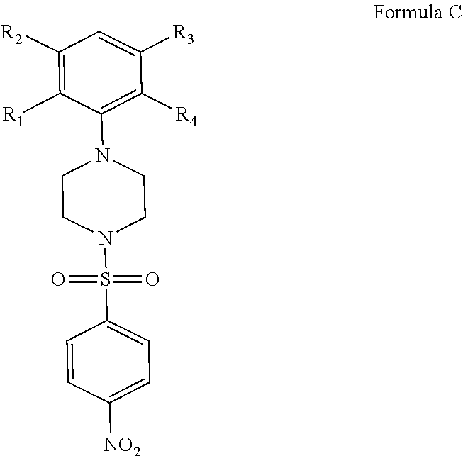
C1([R2])=C([R1])C(N2CCN(S(C3=CC=C([NO2])C=C3)(=O)=O)CC2)=C([R4])C([R3])=C1
